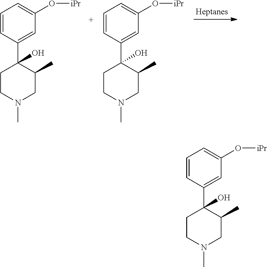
C1=CC(C2(O)CCN(C)CC2C)=CC(O[iPr])=C1.C1=CC(C2(O)CCN(C)CC2C)=CC(O[iPr])=C1.C1=CC(C2(O)CCN(C)CC2C)=CC(O[iPr])=C1
